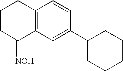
C1CC(=[NOH])C2=C(C1)C=CC(C1CCCCC1)=C2
